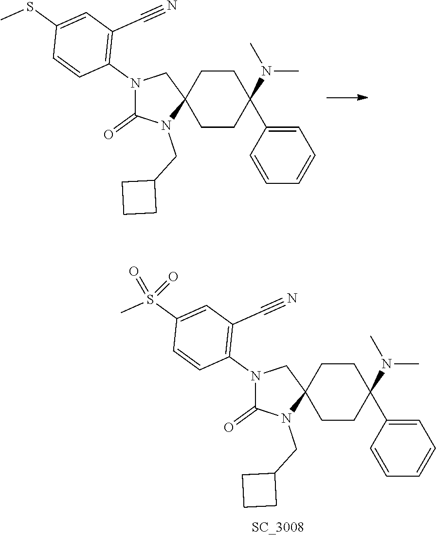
C1CC2(CCC1(C1=CC=CC=C1)N(C)C)CN(C1=C(C#N)C=C(SC)C=C1)C(=O)N2CC1CCC1.C1CC2(CCC1(C1=CC=CC=C1)N(C)C)CN(C1=C(C#N)C=C(S(C)(=O)=O)C=C1)C(=O)N2CC1CCC1
